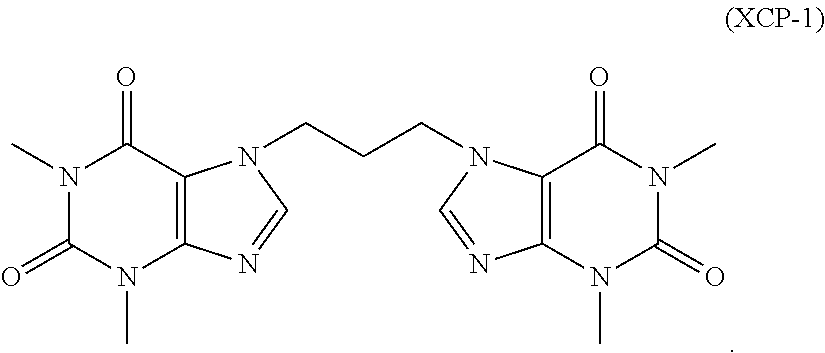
N1(C)C(=O)C2=C(N(C)C1=O)N=CN2CCCN1C2=C(N(C)C(=O)N(C)C2=O)N=C1
